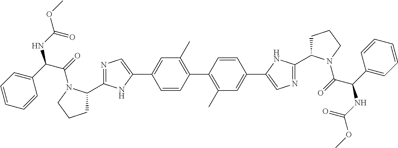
C1=CC(C2=C(C)C=C(C3=CN=C(C4CCCN4C(=O)C(C4=CC=CC=C4)NC(OC)=O)N3)C=C2)=C(C)C=C1C1=CN=C(C2CCCN2C(=O)C(C2=CC=CC=C2)NC(OC)=O)N1
